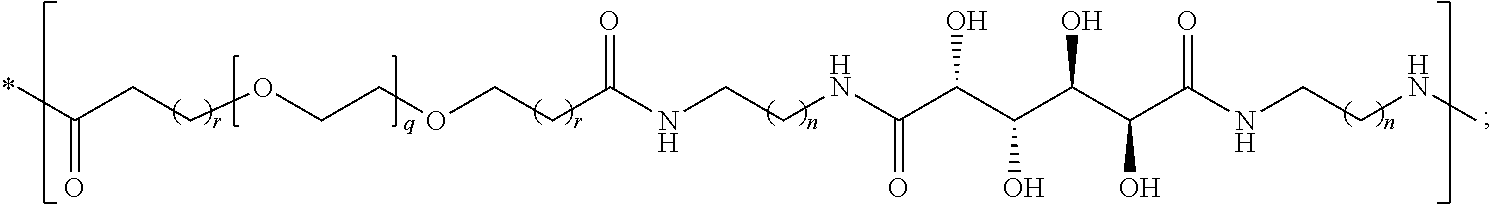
CC(=O)CCOCCOCCC(NCCNC(C(C(C(C(C(NCCNC)=O)O)O)O)O)=O)=O
